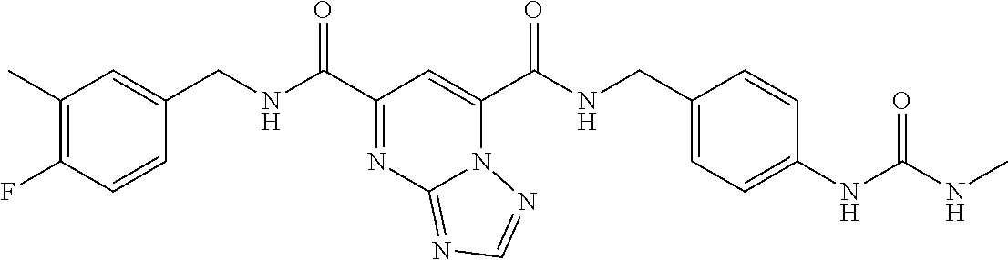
C1(C)=C(F)C=CC(CNC(C2=NC3=NC=NN3C(C(=O)NCC3=CC=C(NC(NC)=O)C=C3)=C2)=O)=C1
